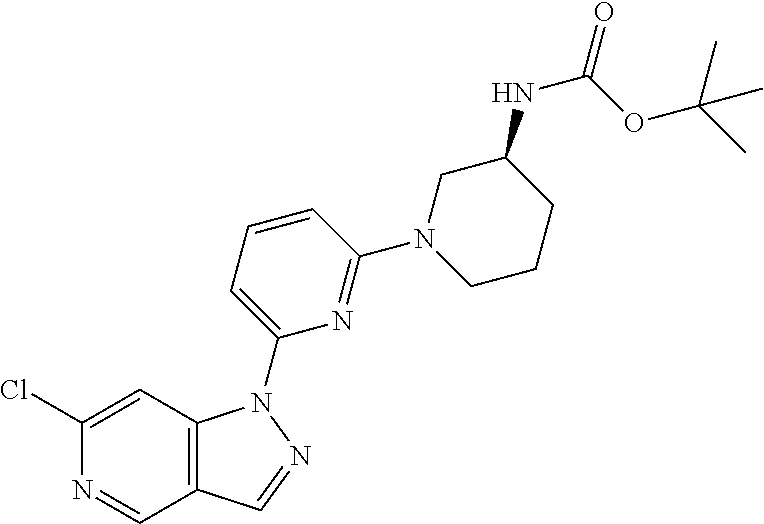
C12=C(C=C(Cl)N=C1)N(C1=CC=CC(N3CCCC(NC(=O)OC(C)(C)C)C3)=N1)N=C2
